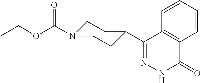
C12=C(C(C3CCN(C(OCC)=O)CC3)=NNC1=O)C=CC=C2
